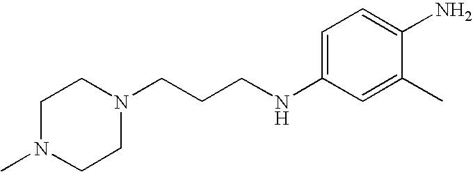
C1N(C)CCN(CCCNC2=CC=C(N)C(C)=C2)C1
